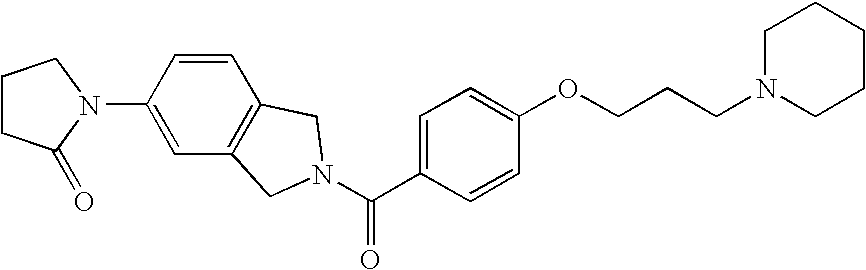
N1(C2=CC3=C(C=C2)CN(C(C2=CC=C(OCCCN4CCCCC4)C=C2)=O)C3)CCCC1=O
